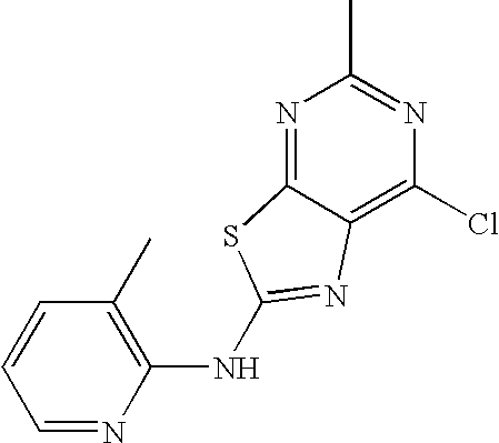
C1(NC2=NC3=C(Cl)N=C(C)N=C3S2)=C(C)C=CC=N1
